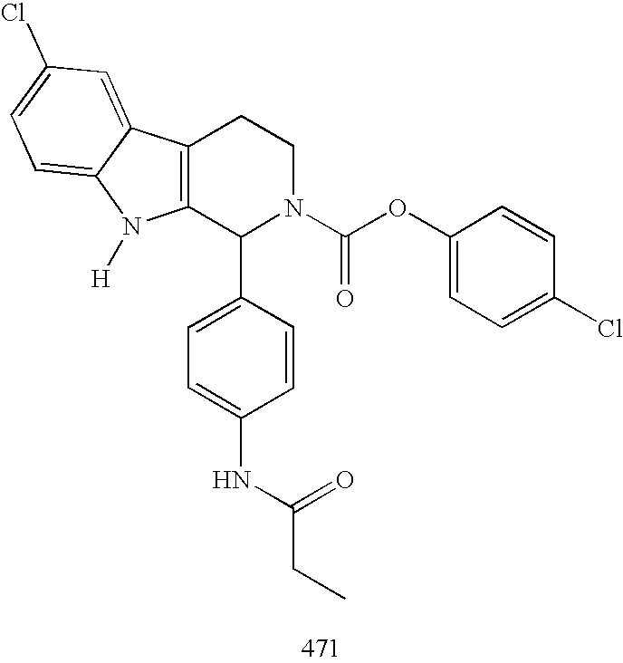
C12=C(C(C3=CC=C(NC(CC)=O)C=C3)N(C(OC3=CC=C(Cl)C=C3)=O)CC1)N([H])C1=CC=C(Cl)C=C21
